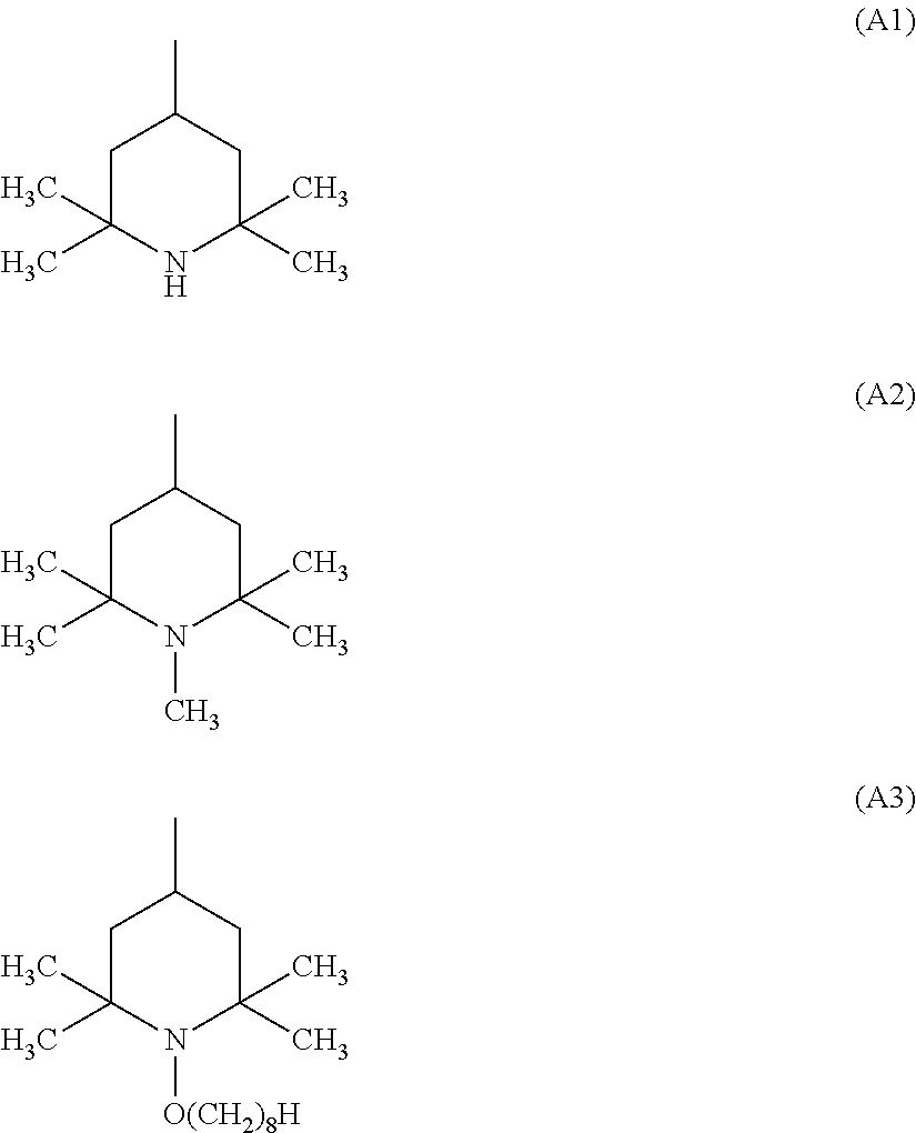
C1C(C)(C)NC(C)(C)CC1C.C1C(C)(C)N(C)C(C)(C)CC1C.C1C(C)(C)N([O(CH2)8H])C(C)(C)CC1C
